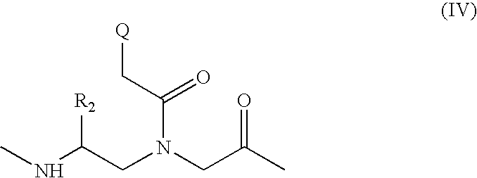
C(N(CC(C)=O)C(C[Q])=O)C(NC)[R2]
